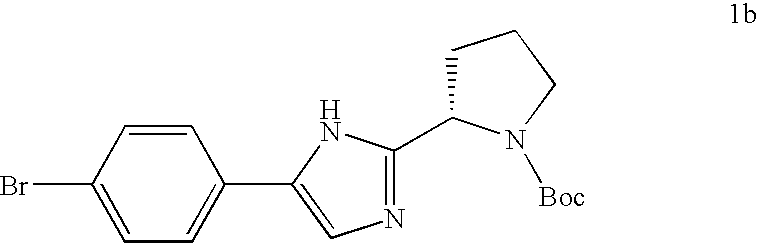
BrC1=CC=C(C2=CN=C(C3CCCN3[Boc])N2)C=C1
